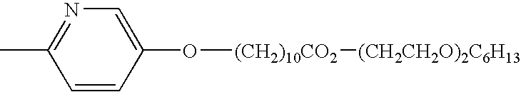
N1=C(C)C=CC(O[(CH2)10CO2][(CH2CH2O)2C6H13])=C1
